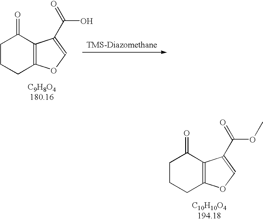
C1CCC2=C(C1=O)C(C(=O)O)=CO2.C1CCC2=C(C1=O)C(C(OC)=O)=CO2
